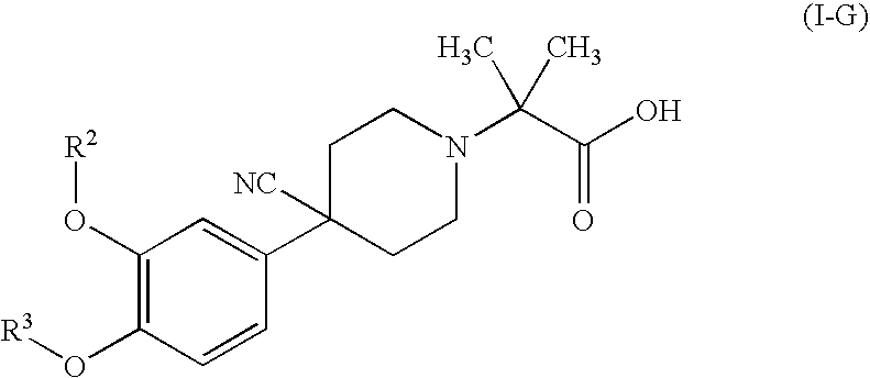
C1(O[R2])=C(O[R3])C=CC(C2([NC])CCN(C(C(O)=O)(C)C)CC2)=C1
